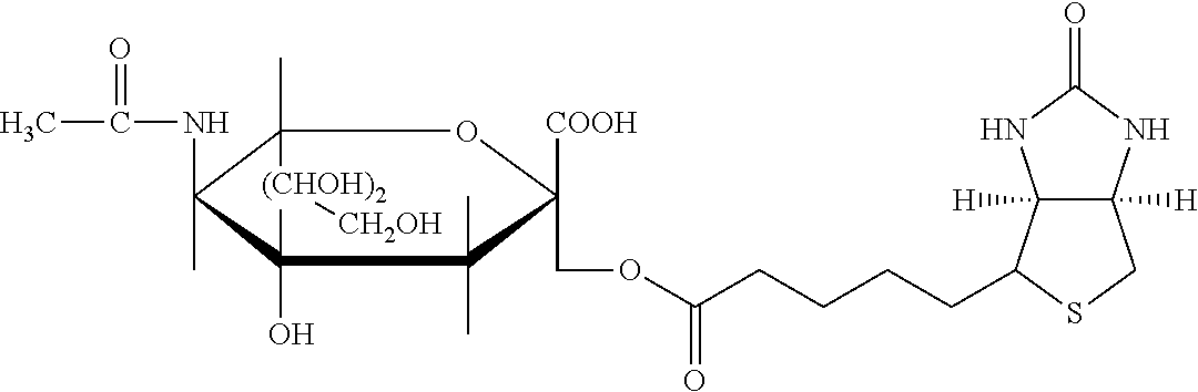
C12([H])C([H])(NC(=O)N1)CSC2CCCCC(=O)OCC1([COOH])C(C)(C)C(C)(O)C(C)(NC(C)=O)C([(CHOH)2][CH2OH])(C)O1
